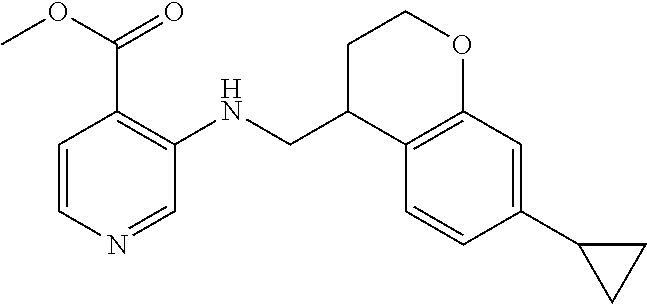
C1C(CNC2=C(C(OC)=O)C=CN=C2)C2=C(OC1)C=C(C1CC1)C=C2
